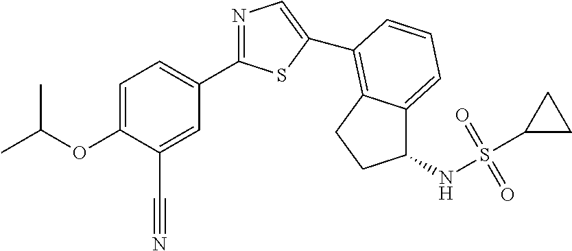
C1=C(OC(C)C)C(C#N)=CC(C2=NC=C(C3=C4C(=CC=C3)C(NS(C3CC3)(=O)=O)CC4)S2)=C1
